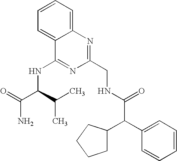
C1=CC=C2C(=C1)C(NC(C(N)=O)C(C)C)=NC(CNC(C(C1=CC=CC=C1)C1CCCC1)=O)=N2
